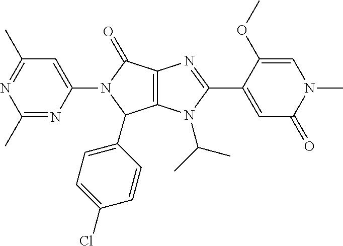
C1(C)=NC(N2C(=O)C3=C(C2C2=CC=C(Cl)C=C2)N(C(C)C)C(C2=CC(=O)N(C)C=C2OC)=N3)=CC(C)=N1
